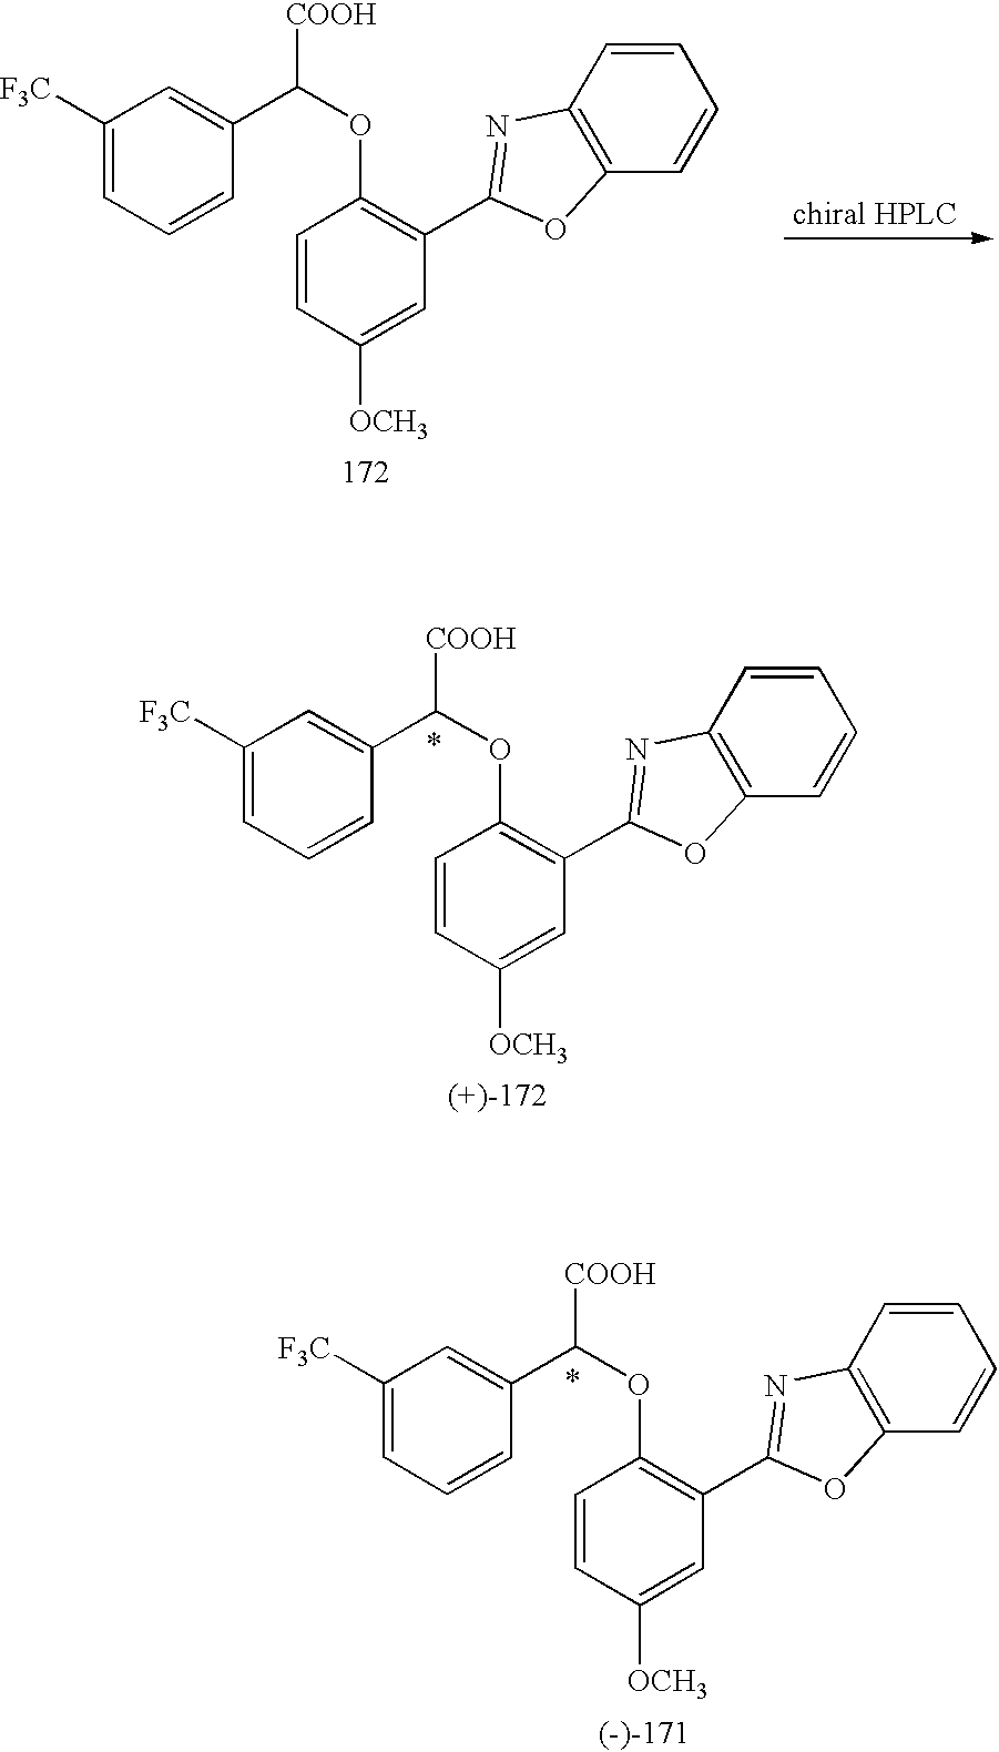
C1([F3C])=CC=CC(C(OC2=C(C3=NC4=C(O3)C=CC=C4)C=C([OCH3])C=C2)[COOH])=C1.C1([F3C])=CC=CC(C(OC2=C(C3=NC4=C(O3)C=CC=C4)C=C([OCH3])C=C2)[COOH])=C1.C1([F3C])=CC=CC(C(OC2=C(C3=NC4=C(O3)C=CC=C4)C=C([OCH3])C=C2)[COOH])=C1
